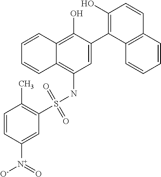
C1=C(C2=C(O)C=CC3=C2C=CC=C3)C(O)=C2C(=C1NS(C1=C(C)C=CC([N+](=O)[O-])=C1)(=O)=O)C=CC=C2
